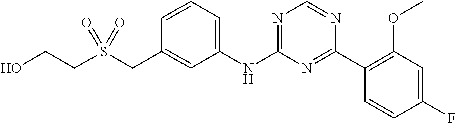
C1(NC2=NC=NC(C3=C(OC)C=C(F)C=C3)=N2)=CC=CC(CS(CCO)(=O)=O)=C1
